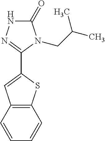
C1(C2=NNC(=O)N2CC(C)C)=CC2=C(S1)C=CC=C2
